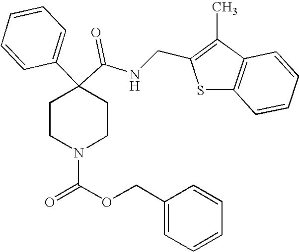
N(C(C1(C2=CC=CC=C2)CCN(C(=O)OCC2=CC=CC=C2)CC1)=O)CC1=C(C)C2=C(S1)C=CC=C2
